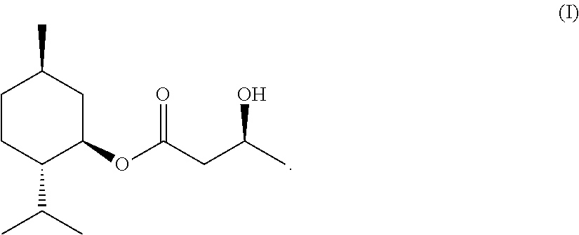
CC1CC(OC(CC(C)O)=O)C(C(C)C)CC1
